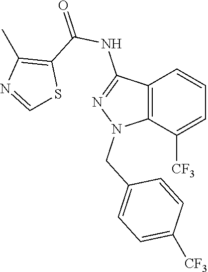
C12=C(C([CF3])=CC=C1)N(CC1=CC=C([CF3])C=C1)N=C2NC(=O)C1=C(C)N=CS1
